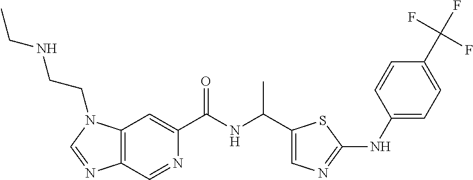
C12=C(C=C(C(NC(C)C3=CN=C(NC4=CC=C(C(F)(F)F)C=C4)S3)=O)N=C1)N(CCNCC)C=N2
